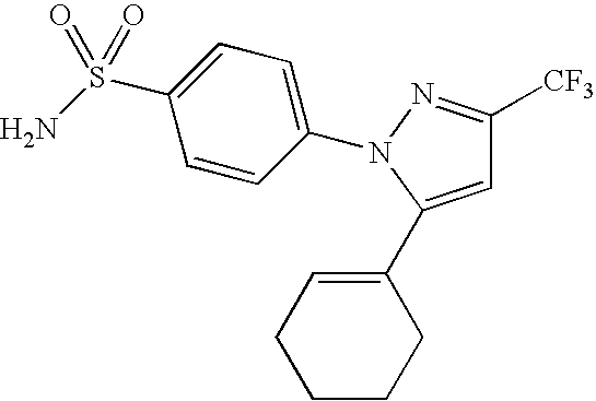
C1=C(C2=CCCCC2)N(C2=CC=C(S(N)(=O)=O)C=C2)N=C1[CF3]
